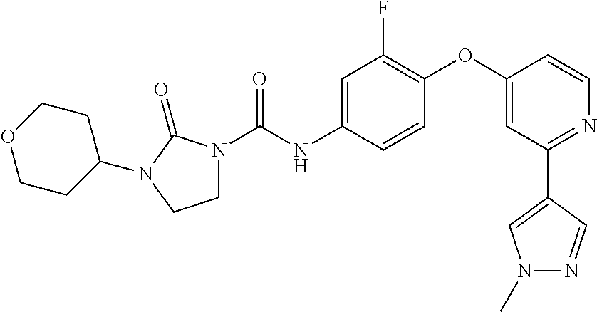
C1=C(NC(=O)N2CCN(C3CCOCC3)C2=O)C=CC(OC2=CC(C3=CN(C)N=C3)=NC=C2)=C1F
